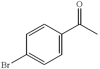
C1=CC(C(C)=O)=CC=C1Br
